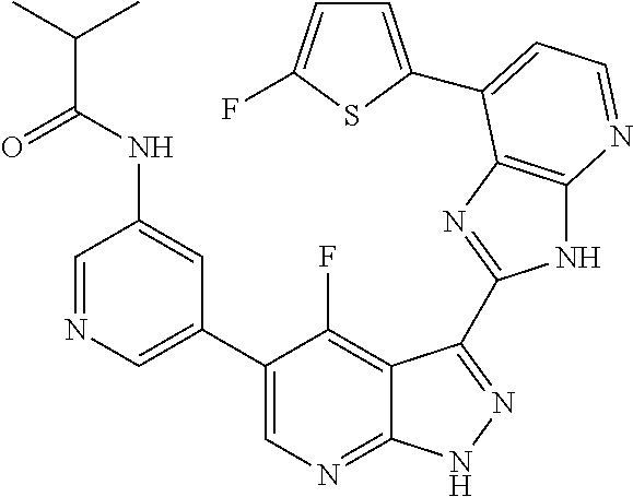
C1=NC=C(C2=CN=C3C(=C2F)C(C2=NC4=C(N2)N=CC=C4C2=CC=C(F)S2)=NN3)C=C1NC(C(C)C)=O
